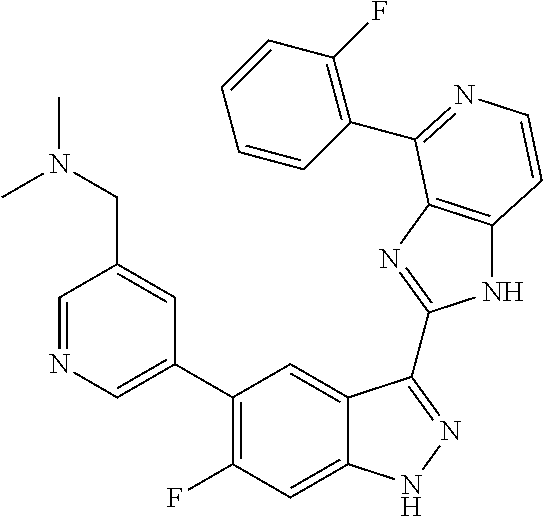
C1=C(C2=C(F)C=C3C(=C2)C(C2=NC4=C(N2)C=CN=C4C2=C(F)C=CC=C2)=NN3)C=C(CN(C)C)C=N1
